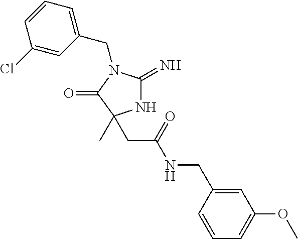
N1C(=N)N(CC2=CC=CC(Cl)=C2)C(=O)C1(C)CC(NCC1=CC(OC)=CC=C1)=O
